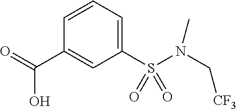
C1(S(N(C[CF3])C)(=O)=O)=CC=CC(C(=O)O)=C1
